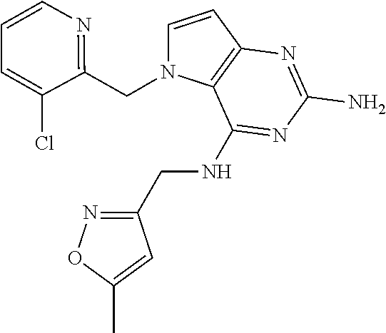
C1=CC2=C(N1CC1=NC=CC=C1Cl)C(NCC1=NOC(C)=C1)=NC(N)=N2
